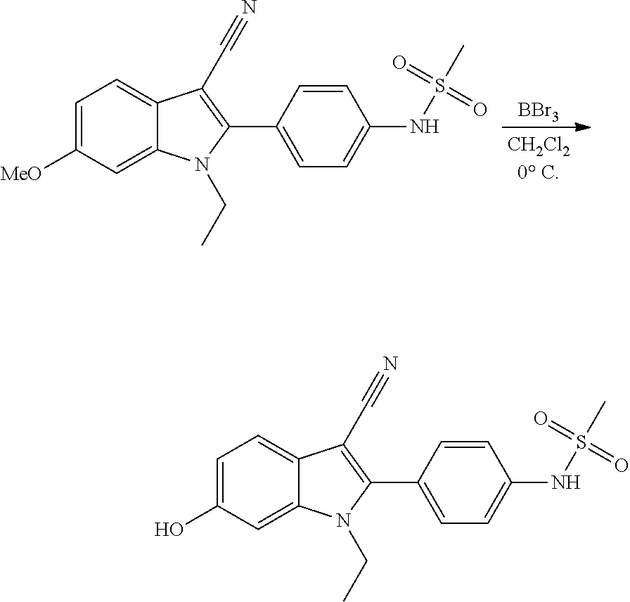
[BBr3].C1=C([MeO])C=C2C(=C1)C(C#N)=C(C1=CC=C(NS(C)(=O)=O)C=C1)N2CC.C1=C(O)C=C2C(=C1)C(C#N)=C(C1=CC=C(NS(C)(=O)=O)C=C1)N2CC
